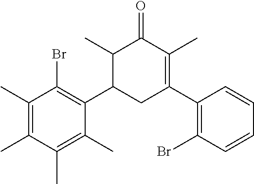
C1(C)=C(C)C(Br)=C(C2CC(C3=C(Br)C=CC=C3)=C(C)C(=O)C2C)C(C)=C1C
